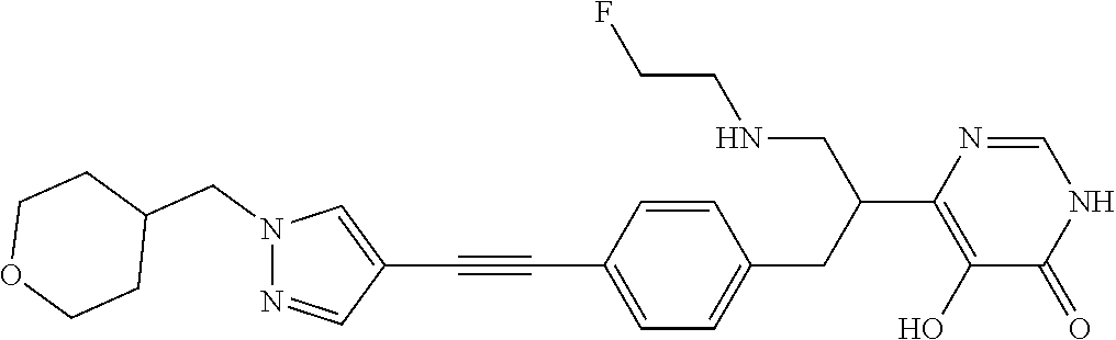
C1(C#CC2=CN(CC3CCOCC3)N=C2)=CC=C(CC(C2=C(O)C(=O)NC=N2)CNCCF)C=C1
